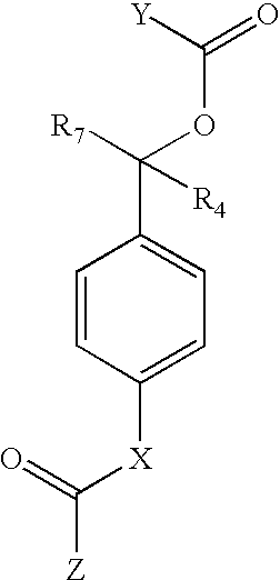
C1=CC([X]C(=O)[Z])=CC=C1C([R7])(OC(=O)[Y])[R4]
